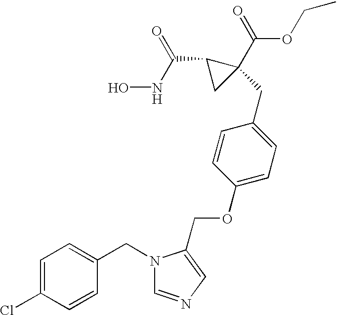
ONC(C1CC1(C(=O)OCC)CC1=CC=C(OCC2=CN=CN2CC2=CC=C(Cl)C=C2)C=C1)=O
